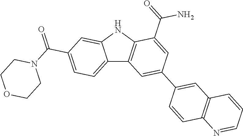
C12=CC=C(C(=O)N3CCOCC3)C=C1NC1=C2C=C(C2=CC3=C(C=C2)N=CC=C3)C=C1C(=O)N
